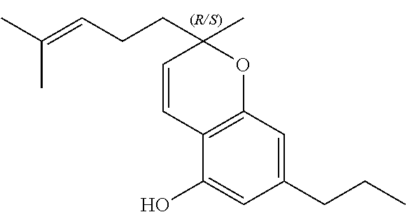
C1(CCC)=CC2=C(C(O)=C1)C=CC(C)(CCC=C(C)C)O2
